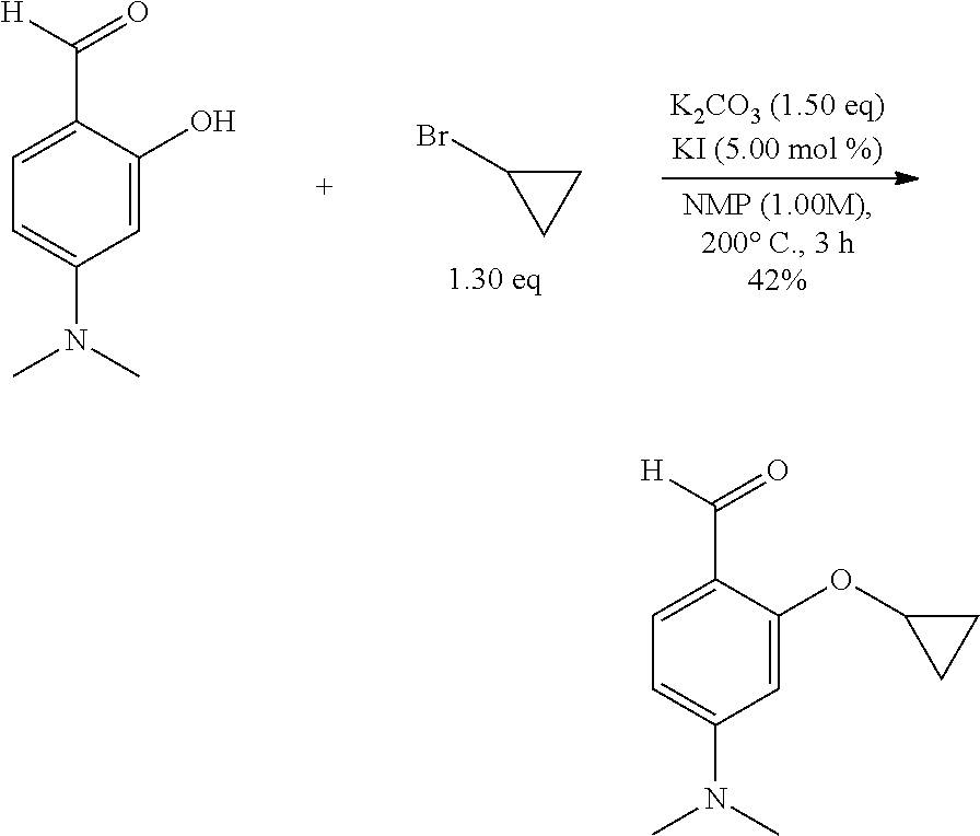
C1=C(N(C)C)C=C(O)C(C([H])=O)=C1.BrC1CC1.C1=C(N(C)C)C=C(OC2CC2)C(C([H])=O)=C1
